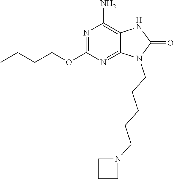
N1=C(OCCCC)N=C2C(=C1N)NC(=O)N2CCCCCN1CCC1
